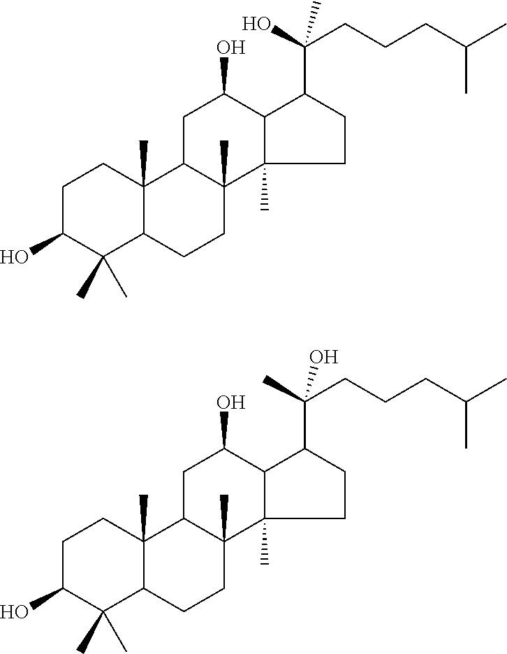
C1C(O)C(C)(C)C2C(C)(C1)C1C(C)(CC2)C2(C)C(C(O)C1)C(C(CCCC(C)C)(O)C)CC2.C1C(O)C(C)(C)C2C(C)(C1)C1C(C)(CC2)C2(C)C(C(O)C1)C(C(CCCC(C)C)(C)O)CC2
